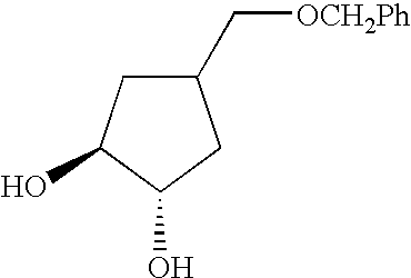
C1C(C[OCH2Ph])CC(O)C1O
